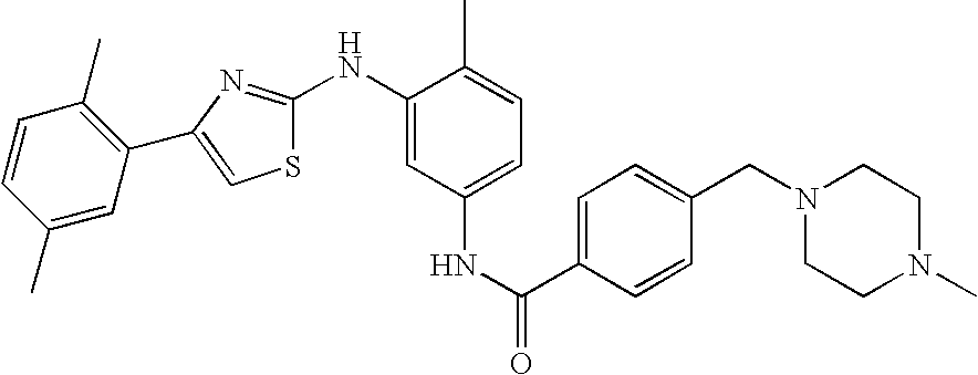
C1=CC(C)=CC(C2=CSC(NC3=CC(NC(=O)C4=CC=C(CN5CCN(C)CC5)C=C4)=CC=C3C)=N2)=C1C
